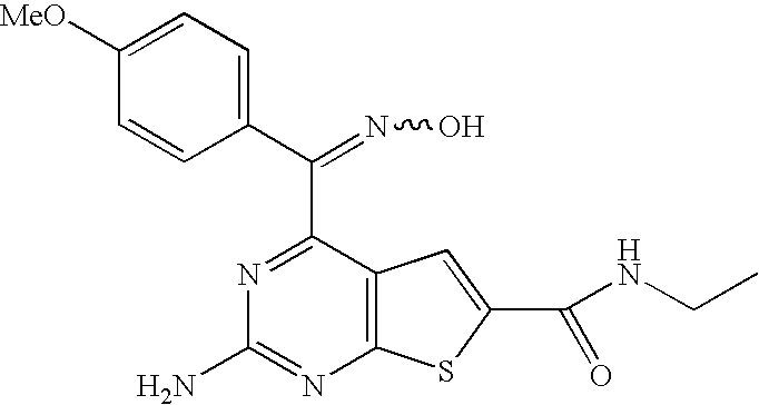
C1(C(=NO)C2=NC(N)=NC3=C2C=C(C(=O)NCC)S3)=CC=C([MeO])C=C1
